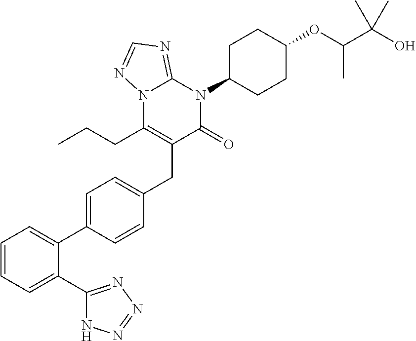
C1=CC=C(C2=NN=NN2)C(C2=CC=C(CC3=C(CCC)N4C(=NC=N4)N(C4CCC(OC(C(O)(C)C)C)CC4)C3=O)C=C2)=C1
